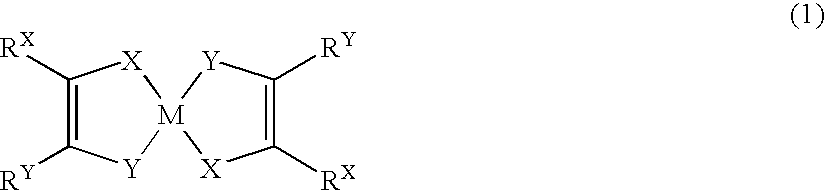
C1([RX])=C([RY])[Y][M]2([X]1)[X]C([RX])=C([RY])[Y]2
